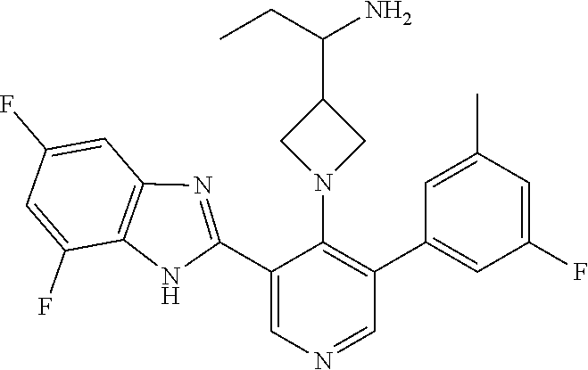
C1(C2=NC3=C(N2)C(F)=CC(F)=C3)=CN=CC(C2=CC(F)=CC(C)=C2)=C1N1CC(C(N)CC)C1
